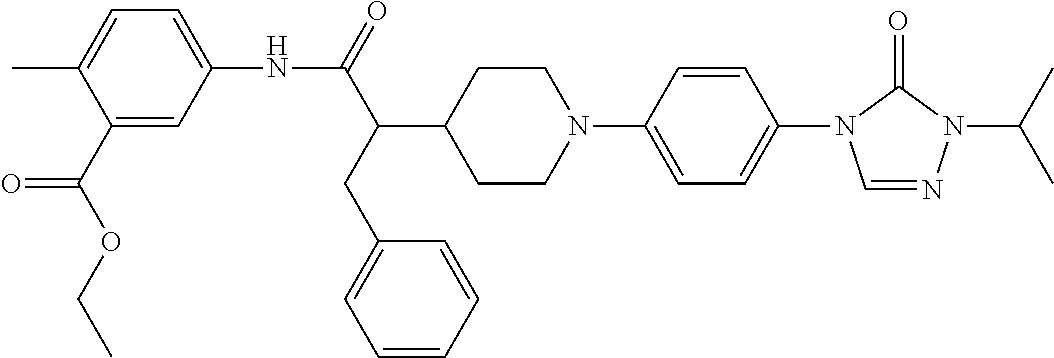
C1(C(OCC)=O)=CC(NC(C(C2CCN(C3=CC=C(N4C=NN(C(C)C)C4=O)C=C3)CC2)CC2=CC=CC=C2)=O)=CC=C1C
